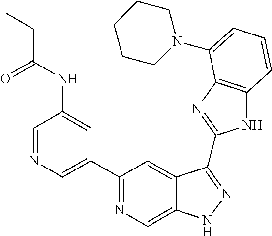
C1=NC=C(C2=NC=C3C(=C2)C(C2=NC4=C(N2)C=CC=C4N2CCCCC2)=NN3)C=C1NC(CC)=O
